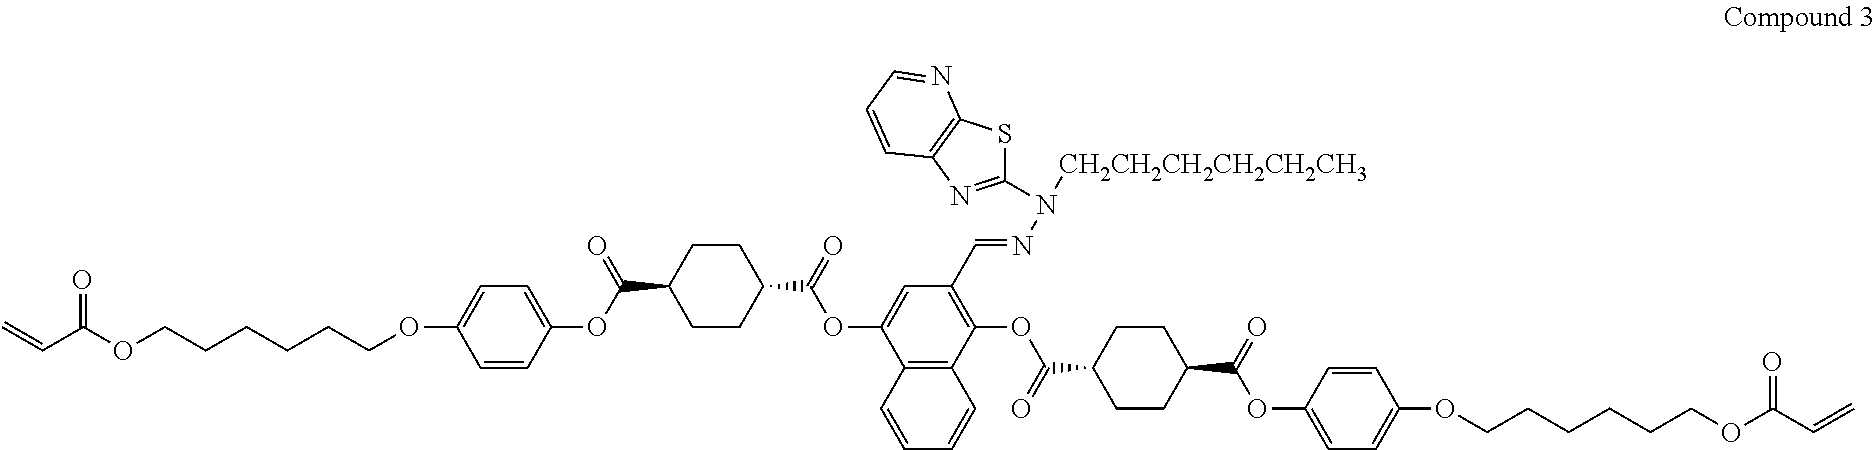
C(C(OCCCCCCOC1=CC=C(OC(C2CCC(C(=O)OC3=CC(C=NN([CH2CH2CH2CH2CH2CH3])C4=NC5=C(S4)N=CC=C5)=C(OC(C4CCC(C(=O)OC5=CC=C(OCCCCCCOC(C=C)=O)C=C5)CC4)=O)C4=C3C=CC=C4)CC2)=O)C=C1)=O)=C
